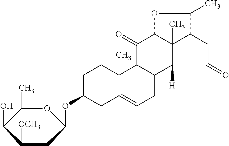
C1C(OC2OC(C)C(O)C([OCH3])C2)CC2=CCC3C(C2(C)C1)C(=O)C1C2(C)C3([H])C(=O)CC2C(C)O1
